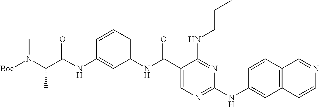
C1(C(NC2=CC=CC(NC(C(N([Boc])C)C)=O)=C2)=O)=CN=C(NC2=CC3=C(C=C2)C=NC=C3)N=C1NCCC
